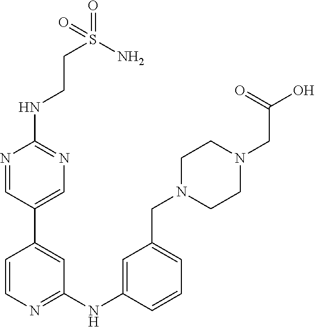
N1=CC(C2=CC(NC3=CC(CN4CCN(CC(O)=O)CC4)=CC=C3)=NC=C2)=CN=C1NCCS(N)(=O)=O
